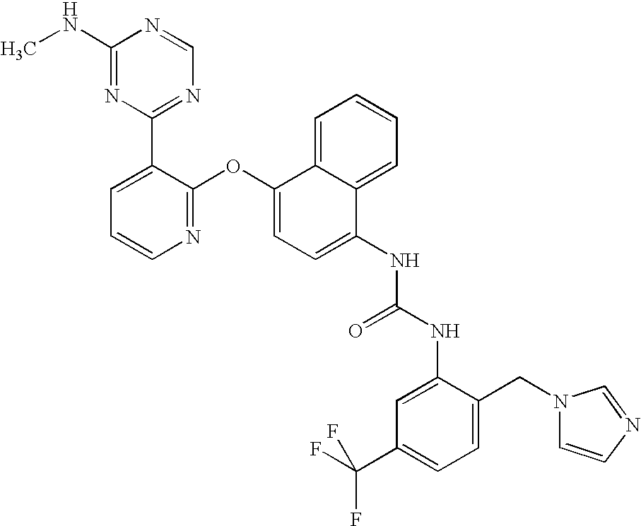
C1(NC)=NC(C2=CC=CN=C2OC2=CC=C(NC(NC3=CC(C(F)(F)F)=CC=C3CN3C=CN=C3)=O)C3=CC=CC=C23)=NC=N1
